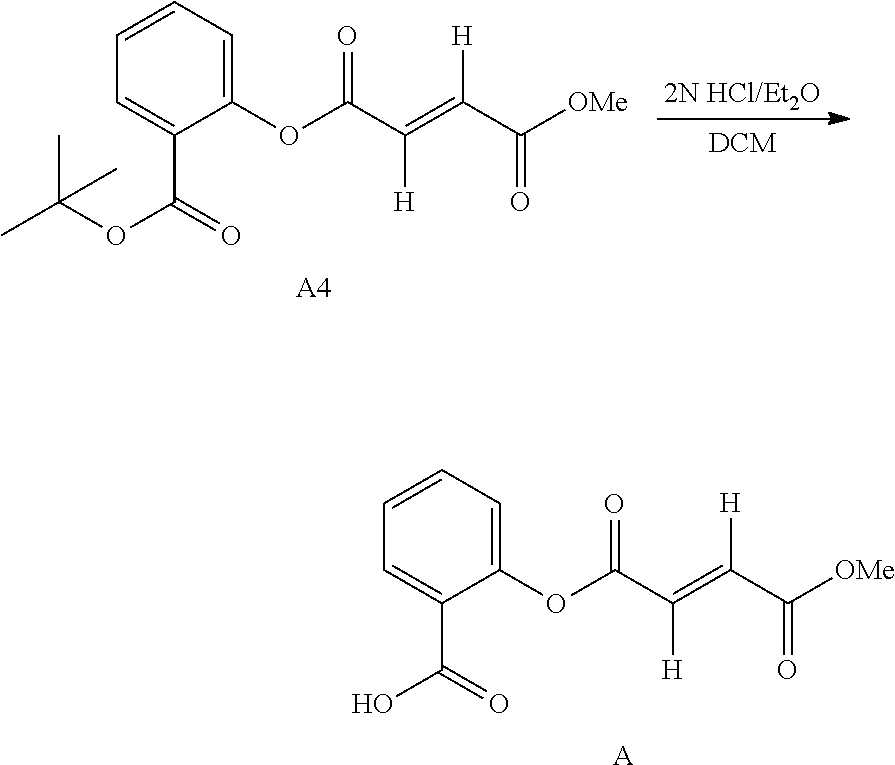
[A4].C1=CC=C(OC(C(=C(C([OMe])=O)[H])[H])=O)C(C(=O)OC(C)(C)C)=C1.[A].C1=CC=C(OC(C(=C(C([OMe])=O)[H])[H])=O)C(C(=O)O)=C1
